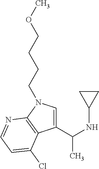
C1(C(C)NC2CC2)=CN(CCCCOC)C2=C1C(Cl)=CC=N2
